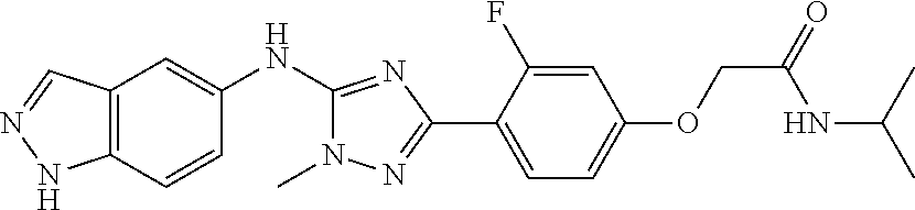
C12=C(C=CC(NC3=NC(C4=CC=C(OCC(=O)NC(C)C)C=C4F)=NN3C)=C1)NN=C2
